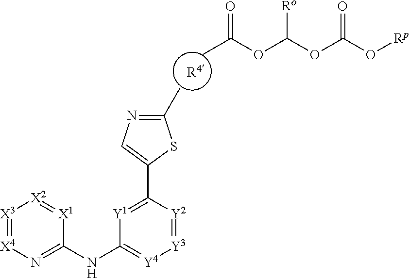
[R4].CC(OC(OC(O[Rp])=O)[Ro])=O.[X3]1=[X4]N=C(NC2=[Y4][Y3]=[Y2]C(C3=CN=C(C)S3)=[Y1]2)[X1]=[X2]1
